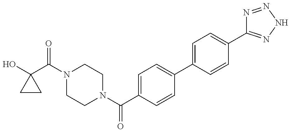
OC1(C(N2CCN(C(C3=CC=C(C4=CC=C(C5=NNN=N5)C=C4)C=C3)=O)CC2)=O)CC1
